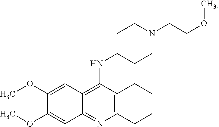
C12=C(N=C3C(=C1NC1CCN(CCOC)CC1)C=C(OC)C(OC)=C3)CCCC2
